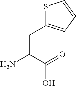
C(C(=O)O)(N)CC1=CC=CS1
